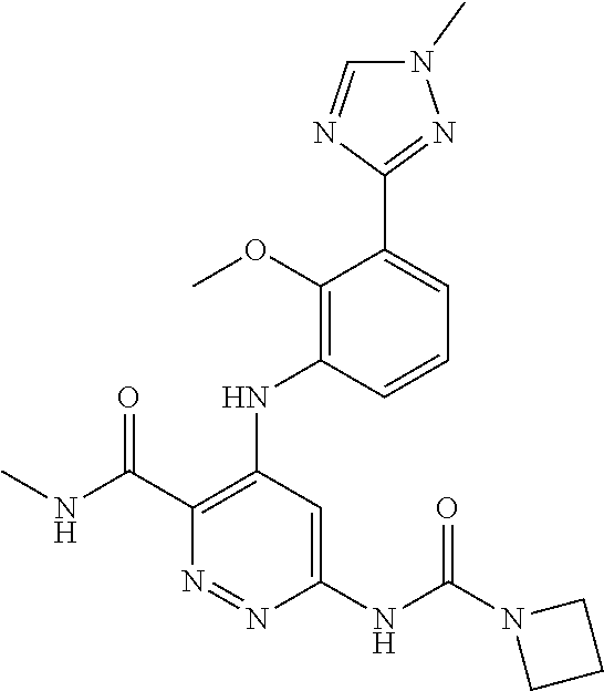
C1=CC(NC2=C(C(NC)=O)N=NC(NC(N3CCC3)=O)=C2)=C(OC)C(C2=NN(C)C=N2)=C1
